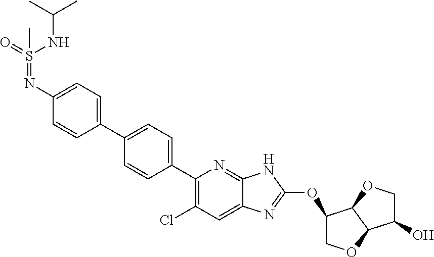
O=S(=NC1=CC=C(C2=CC=C(C3=C(Cl)C=C4C(=N3)NC(OC3COC5C3OCC5O)=N4)C=C2)C=C1)(C)NC(C)C
